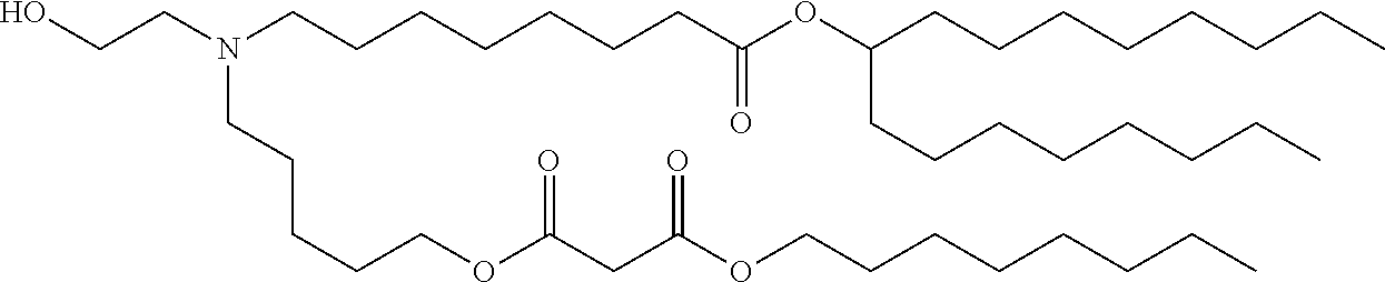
C(CCC)CCCCOC(CC(=O)OCCCCCN(CCCCCCCC(OC(CCCCCCCC)CCCCCCCC)=O)CCO)=O
